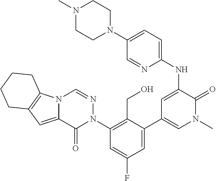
N12C(=CC3=C1CCCC3)C(=O)N(C1=C(CO)C(C3=CN(C)C(=O)C(NC4=CC=C(N5CCN(C)CC5)C=N4)=C3)=CC(F)=C1)N=C2
